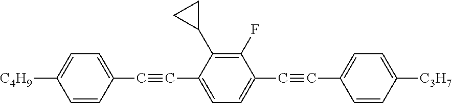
C1(C#CC2=CC=C(C#CC3=CC=C([C3H7])C=C3)C(F)=C2C2CC2)=CC=C([C4H9])C=C1
